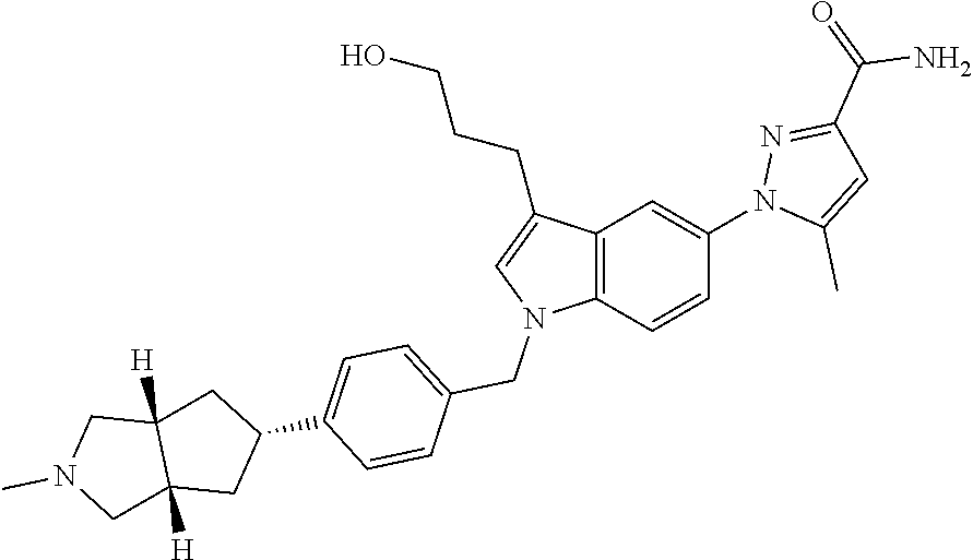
C12=C(C=CC(N3C(C)=CC(C(=O)N)=N3)=C1)N(CC1=CC=C(C3CC4([H])C([H])(C3)CN(C)C4)C=C1)C=C2CCCO
